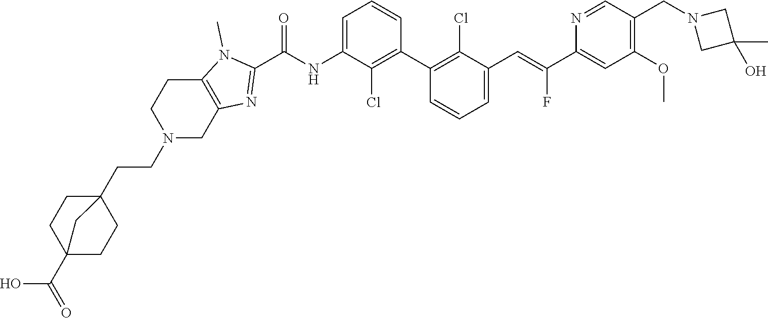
C1(C2=C(Cl)C(C=C(C3=CC(OC)=C(CN4CC(O)(C)C4)C=N3)F)=CC=C2)=C(Cl)C(NC(C2=NC3=C(N2C)CCN(CCC24CCC(C(O)=O)(CC2)C4)C3)=O)=CC=C1
